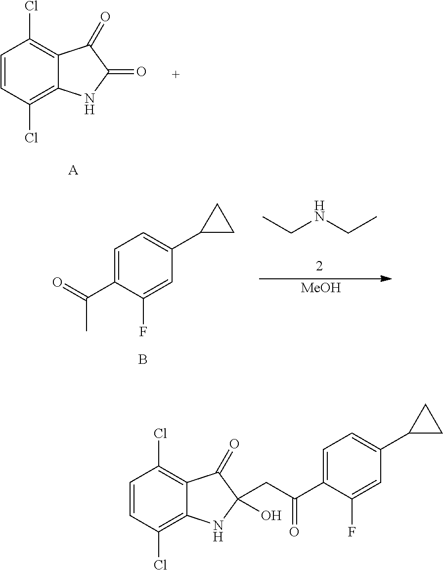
C1=C(F)C(C(CC2(O)NC3=C(Cl)C=CC(Cl)=C3C2=O)=O)=CC=C1C1CC1.C1=CC(Cl)=C2C(=C1Cl)C(=O)C(=O)N2.[A].C1=C(F)C(C(=O)C)=CC=C1C1CC1.B.CCNCC.[MeOH]
